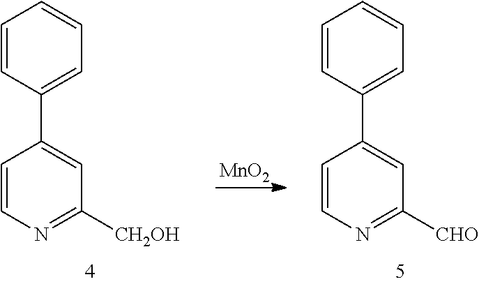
[MnO2].C1=CC(C2=CC([CHO])=NC=C2)=CC=C1.C1=CC(C2=CC([CH2OH])=NC=C2)=CC=C1
